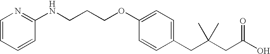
C1(OCCCNC2=NC=CC=C2)=CC=C(CC(CC(O)=O)(C)C)C=C1
